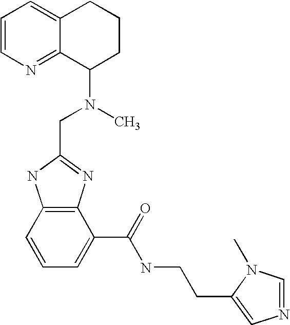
C1=CN=C2C(=C1)CCCC2N(C)CC1=NC2=C(N1)C=CC=C2C(NCCC1=CN=CN1C)=O
